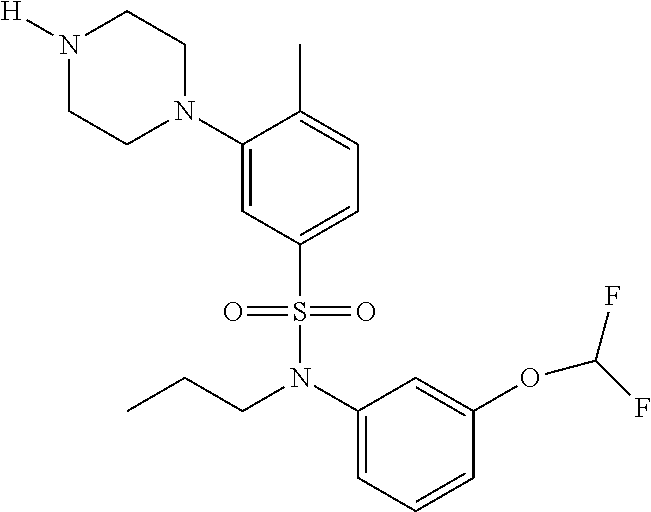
N1([H])CCN(C2=CC(S(=O)(=O)N(CCC)C3=CC=CC(OC(F)F)=C3)=CC=C2C)CC1
